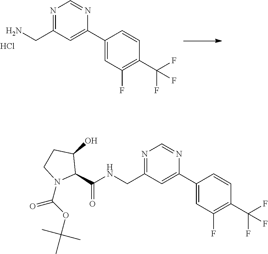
N1=C(CN)C=C(C2=CC(F)=C(C(F)(F)F)C=C2)N=C1.Cl.N1=C(CNC(C2C(O)CCN2C(=O)OC(C)(C)C)=O)C=C(C2=CC(F)=C(C(F)(F)F)C=C2)N=C1
